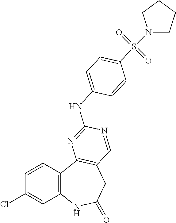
C1=CC2=C(C=C1Cl)NC(=O)CC1=C2N=C(NC2=CC=C(S(=O)(=O)N3CCCC3)C=C2)N=C1
